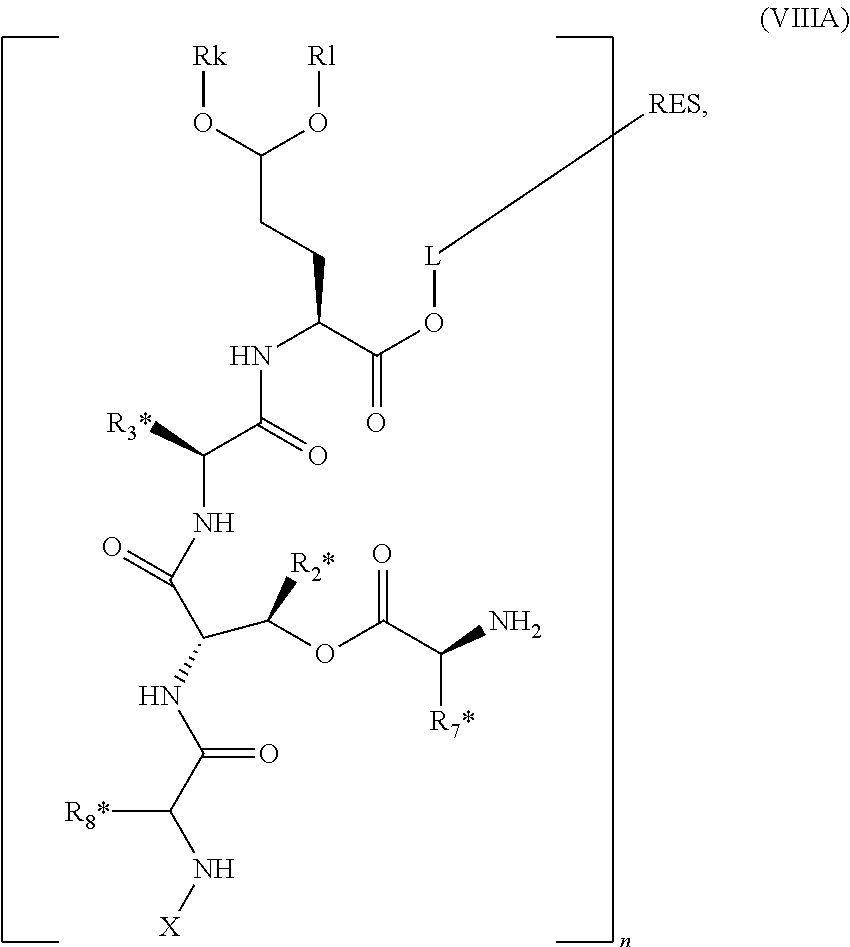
[Rk]OC(O[Rl])CCC(C(O[L][RES])=O)NC(C([R3*])NC(C(NC(=O)C([R8*])N[X])C(OC(C(N)[R7*])=O)[R2*])=O)=O
